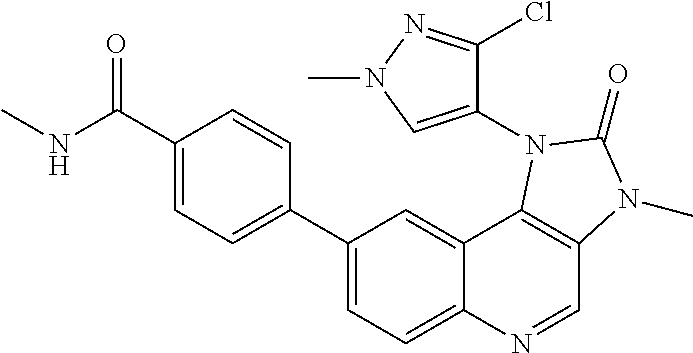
C1(C(NC)=O)=CC=C(C2=CC=C3C(=C2)C2=C(C=N3)N(C)C(=O)N2C2=CN(C)N=C2Cl)C=C1
